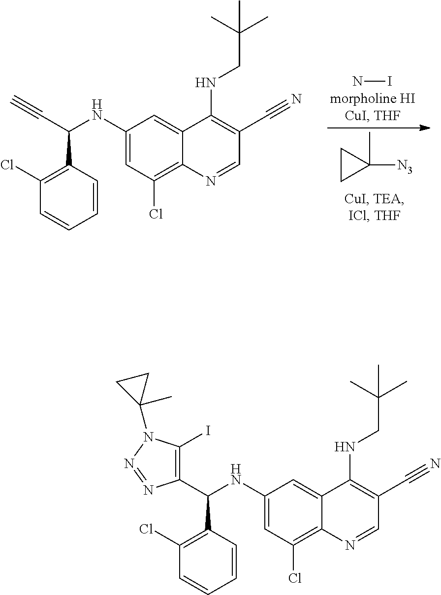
C1(I)=C(C(NC2=CC(Cl)=C3C(=C2)C(NCC(C)(C)C)=C(C#N)C=N3)C2=C(Cl)C=CC=C2)N=NN1C1(C)CC1.C(C(NC1=CC(Cl)=C2C(=C1)C(NCC(C)(C)C)=C(C#N)C=N2)C1=C(Cl)C=CC=C1)#C.C1C([N3])(C)C1.NI
